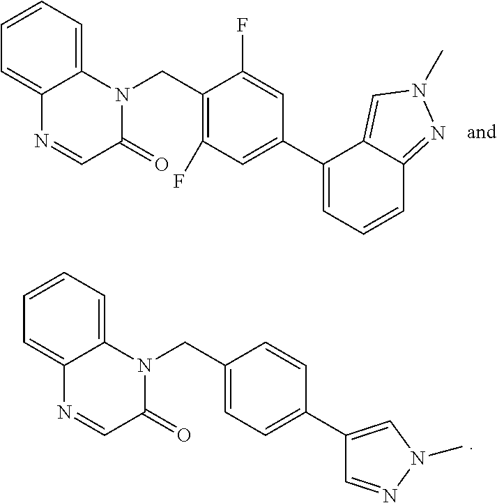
C1(CN2C3=CC=CC=C3N=CC2=O)=C(F)C=C(C2=CC=CC3=NN(C)C=C23)C=C1F.C1(CN2C3=CC=CC=C3N=CC2=O)=CC=C(C2=CN(C)N=C2)C=C1
